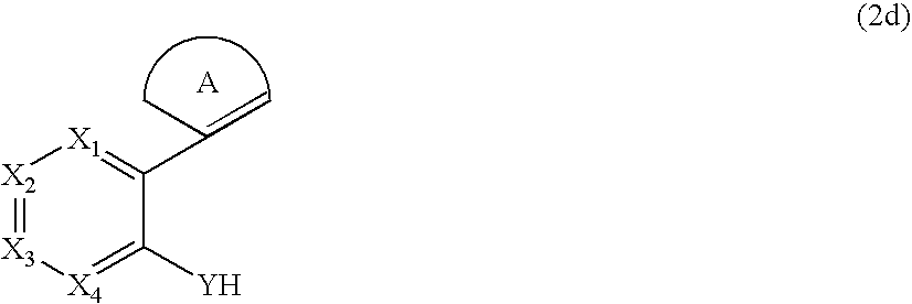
[X2]1=[X3][X4]=C([Y])C(C(C)=C)=[X1]1
